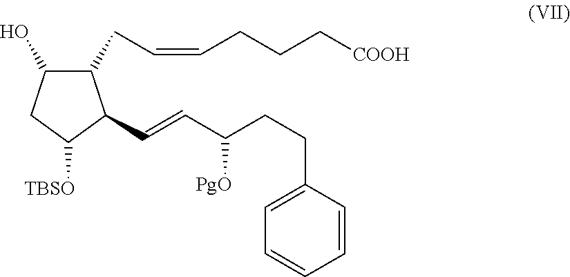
C1(O)C(CC=CCCC[COOH])C(C=CC(CCC2=CC=CC=C2)[PgO])C([TBSO])C1
